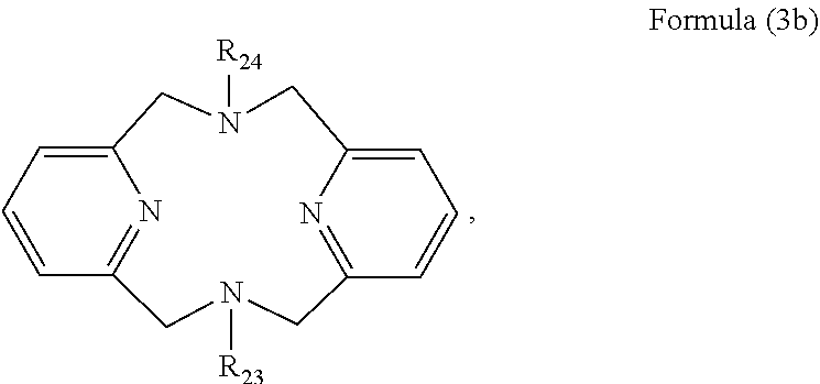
C1=CC2=NC(=C1)CN([R24])CC1=CC=CC(=N1)CN([R23])C2
